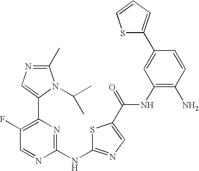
C1(C)=NC=C(C2=C(F)C=NC(NC3=NC=C(C(=O)NC4=C(N)C=CC(C5=CC=CS5)=C4)S3)=N2)N1C(C)C
